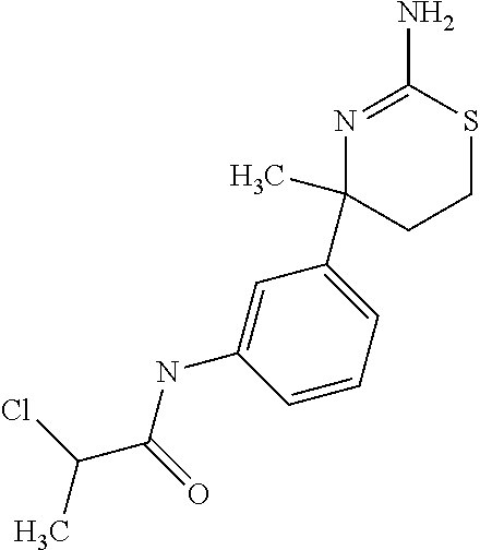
N1=C(N)SCCC1(C)C1=CC=CC(NC(C(C)Cl)=O)=C1
